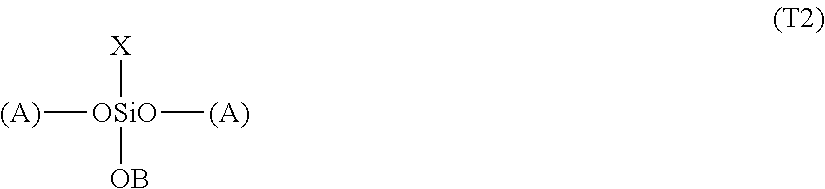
[(A)][OSiO]([(A)])([X])[OB]
